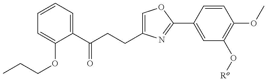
CCCOC1=CC=CC=C1C(CCC1=COC(C2=CC(O[Ro])=C(OC)C=C2)=N1)=O
